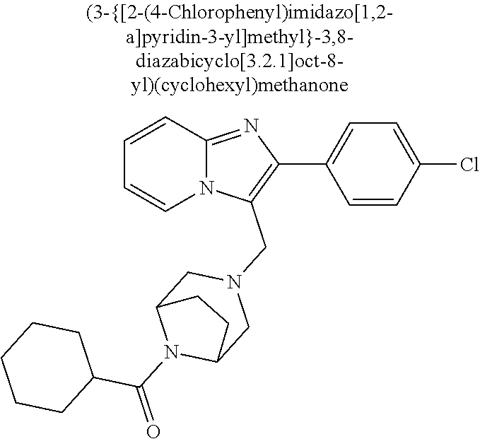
N12C(=NC(C3=CC=C(Cl)C=C3)=C1CN1CC3N(C(=O)C4CCCCC4)C(C1)CC3)C=CC=C2
